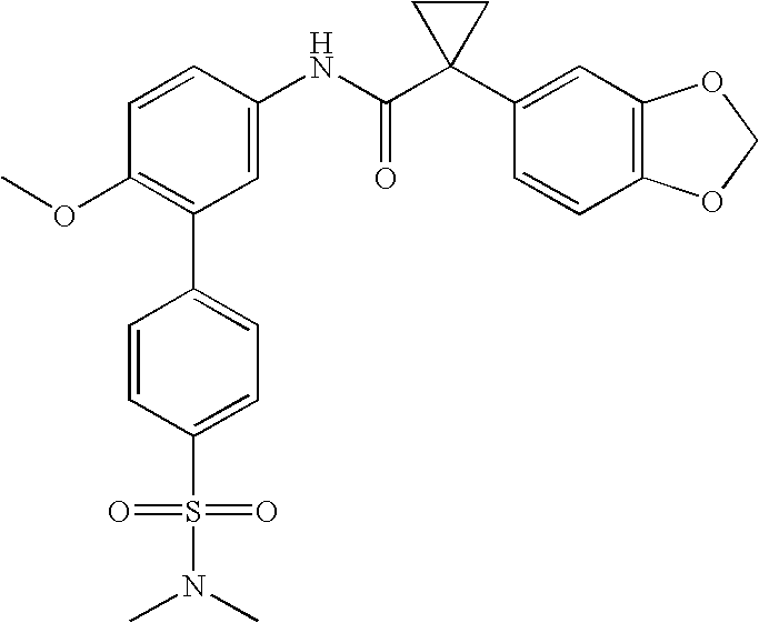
C1=CC(NC(C2(C3=CC4=C(C=C3)OCO4)CC2)=O)=CC(C2=CC=C(S(=O)(=O)N(C)C)C=C2)=C1OC
